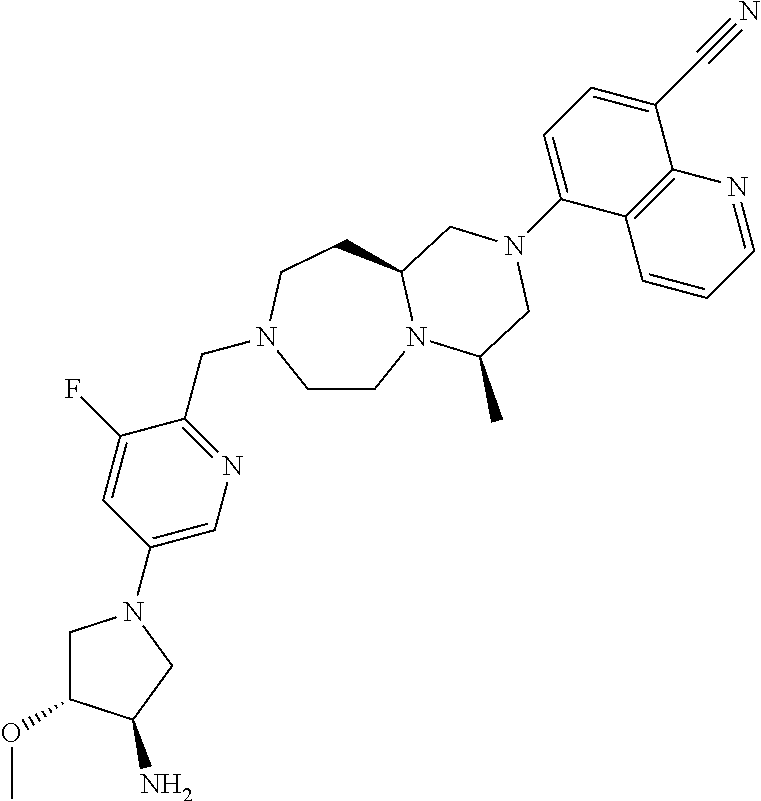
C1CN2C(CCN1CC1=NC=C(N3CC(OC)C(N)C3)C=C1F)CN(C1=CC=C(C#N)C3=C1C=CC=N3)CC2C
